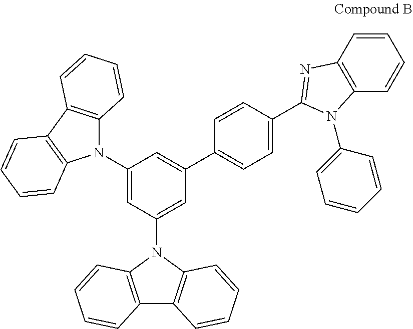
C1(N2C3=C(C4=C2C=CC=C4)C=CC=C3)=CC(N2C3=C(C4=C2C=CC=C4)C=CC=C3)=CC(C2=CC=C(C3=NC4=C(C=CC=C4)N3C3=CC=CC=C3)C=C2)=C1
